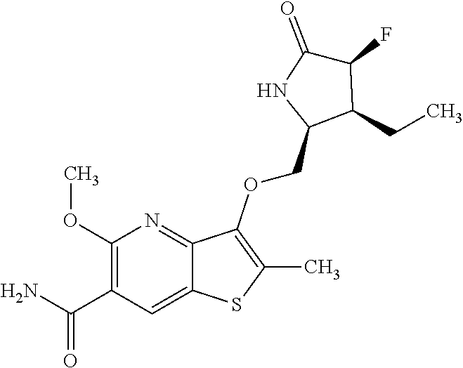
C1(OC)=C(C(N)=O)C=C2C(=N1)C(OCC1C(CC)C(F)C(=O)N1)=C(C)S2
